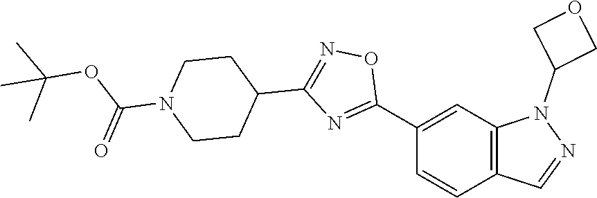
C12=C(C=C(C3=NC(C4CCN(C(OC(C)(C)C)=O)CC4)=NO3)C=C1)N(C1COC1)N=C2
